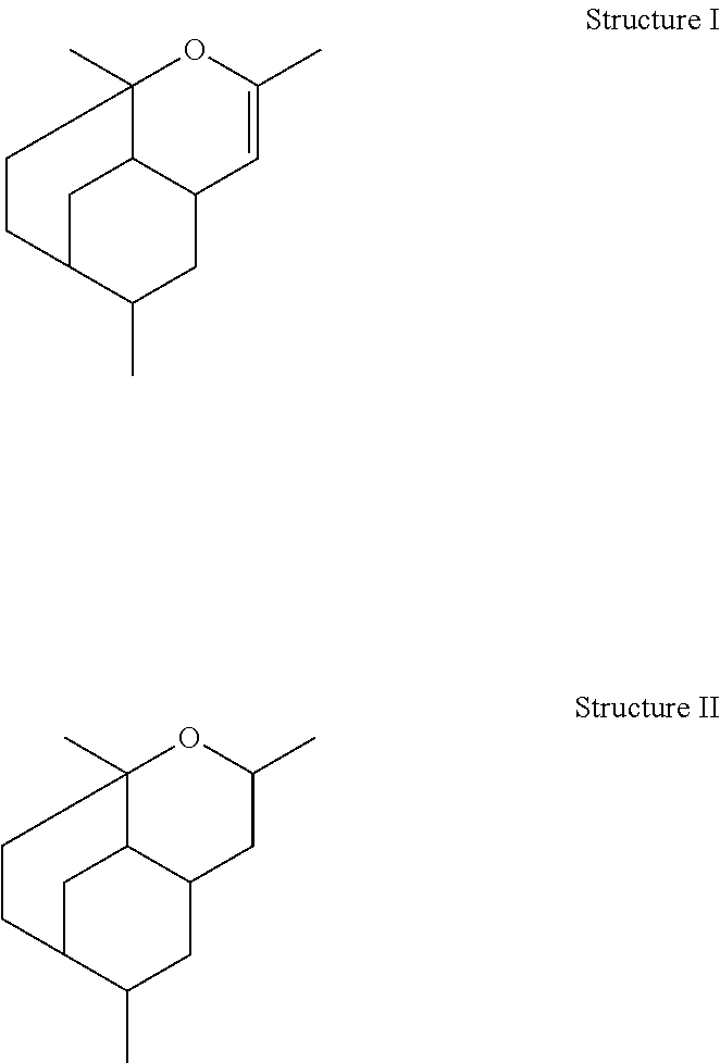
C1C2C(C)CC3C1C(C)(OC(C)=C3)CC2.C1C2C(C)CC3C1C(C)(OC(C)C3)CC2
